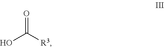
O=C([R3])O
